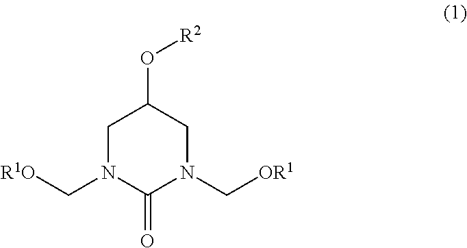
C1N(C[R1O])C(=O)N(C[OR1])CC1O[R2]
